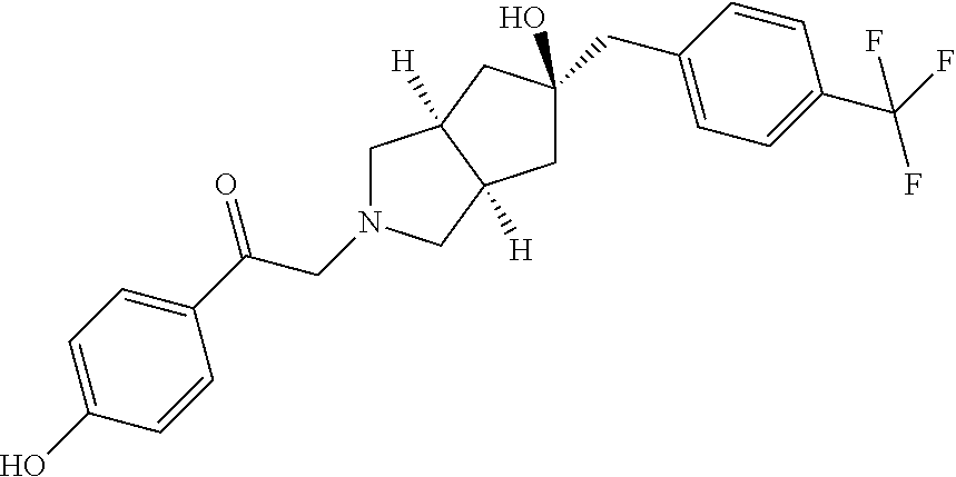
C1(O)=CC=C(C(CN2CC3([H])C([H])(C2)CC(O)(CC2=CC=C(C(F)(F)F)C=C2)C3)=O)C=C1
